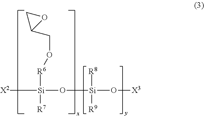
[X2][Si](O[Si](O[X3])([R8])[R9])([R6]OCC1OC1)[R7]
